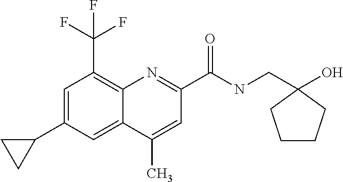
C1(C)=CC(C(NCC2(O)CCCC2)=O)=NC2=C(C(F)(F)F)C=C(C3CC3)C=C12
